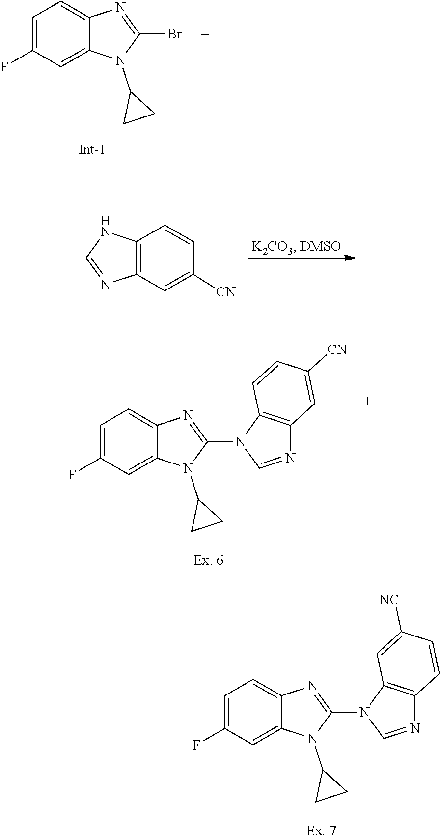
C1(Br)=NC2=CC=C(F)C=C2N1C1CC1.N1C=NC2=C1C=CC([CN])=C2.C12=C(C=C([CN])C=C1)N=CN2C1=NC2=CC=C(F)C=C2N1C1CC1.C12=C(C=CC([NC])=C1)N=CN2C1=NC2=CC=C(F)C=C2N1C1CC1
